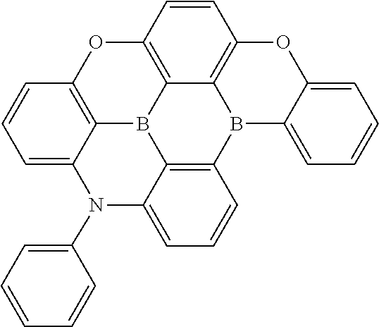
C1=CC=CC(N2C3=CC=CC4=C3B3C5=C(C=CC=C25)OC2=C3C3=C(OC5=CC=CC=C5B43)C=C2)=C1
